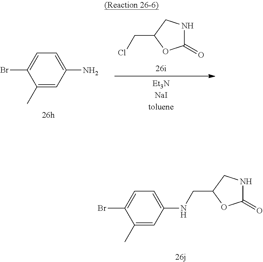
C1(C)=CC(N)=CC=C1Br.C1(=O)NCC(CCl)O1.C1(C)=CC(NCC2CNC(=O)O2)=CC=C1Br
